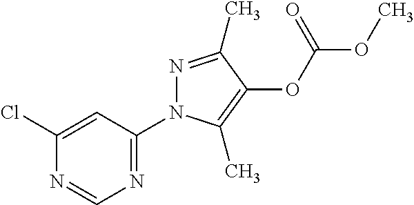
C1(Cl)=CC(N2N=C(C)C(OC(OC)=O)=C2C)=NC=N1
